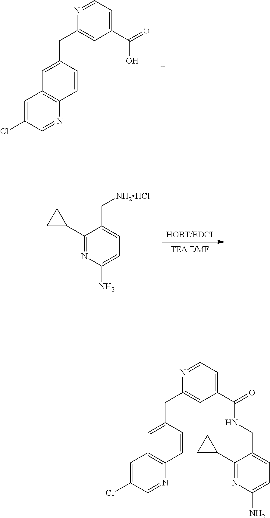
C1=C(CC2=CC(C(=O)O)=CC=N2)C=CC2=C1C=C(Cl)C=N2.[HOBT/EDCI].[TEA DMF].C1(C2CC2)=NC(N)=CC=C1C[NH2HCl].C1=C(CC2=CC(C(=O)NCC3=CC=C(N)N=C3C3CC3)=CC=N2)C=CC2=C1C=C(Cl)C=N2
